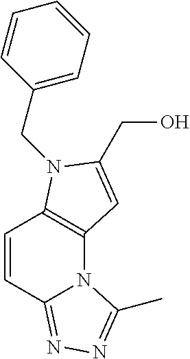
C12=C(N(CC3=CC=CC=C3)C(CO)=C1)C=CC1=NN=C(C)N21
